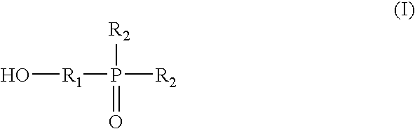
O[R1]P([R2])([R2])=O
